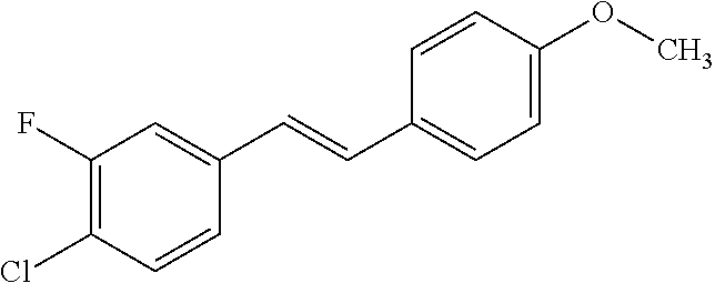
C1(F)=C(Cl)C=CC(C=CC2=CC=C(OC)C=C2)=C1
